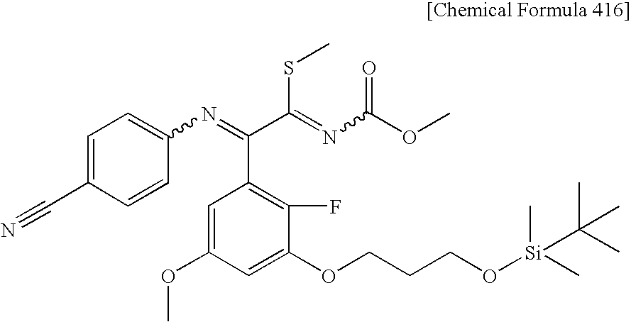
C(C1=CC=C(N=C(C(=NC(OC)=O)SC)C2=C(F)C(OCCCO[Si](C(C)(C)C)(C)C)=CC(OC)=C2)C=C1)#N
